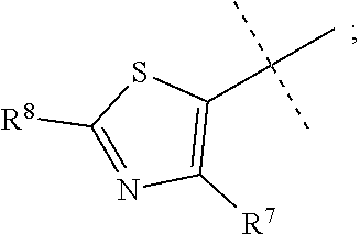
C(C1=C([R7])N=C([R8])S1)(C)(C)C
